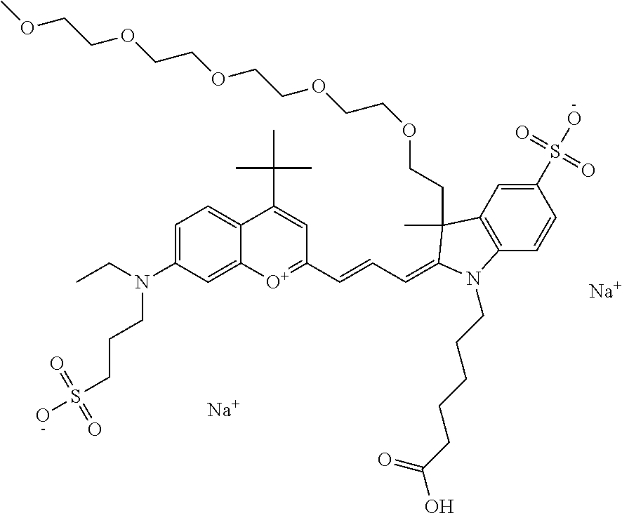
C1=C(N(CC)CCCS(O)(=O)=O)C=C2C(=C1)C(C(C)(C)C)=CC(C=CC=C1C(C)(CCOCCOCCOCCOCCOC)C3=C(C=CC(S(O)(=O)=O)=C3)N1CCCCCC(O)=O)=[O+]2.[Na].[Na]
